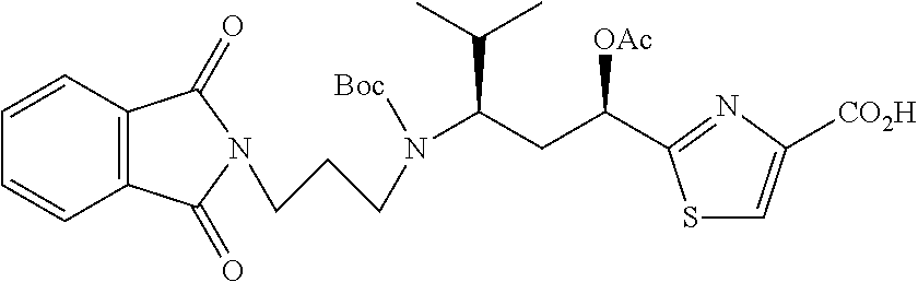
C12=C(C(=O)N(CCCN(C(CC([OAc])C3=NC([CO2H])=CS3)C(C)C)[Boc])C1=O)C=CC=C2
